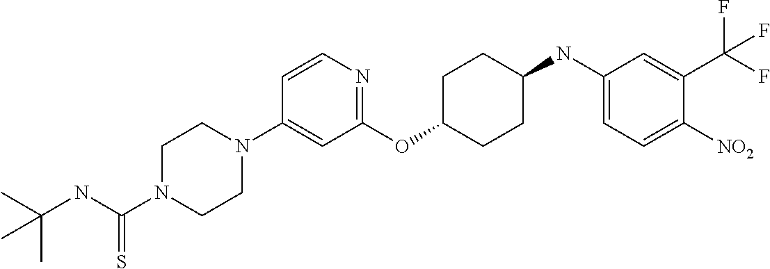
C1(OC2CCC(NC3=CC=C([NO2])C(C(F)(F)F)=C3)CC2)=NC=CC(N2CCN(C(NC(C)(C)C)=S)CC2)=C1
